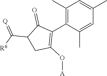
C1(C)=C(C2=C(O[A])CC(C([R6])=[Q])C2=O)C(C)=CC(C)=C1
